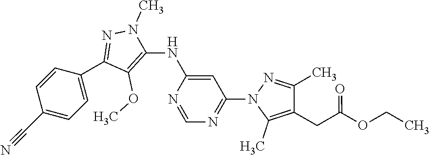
N1=C(N2C(C)=C(CC(=O)OCC)C(C)=N2)C=C(NC2=C(OC)C(C3=CC=C(C#N)C=C3)=NN2C)N=C1
